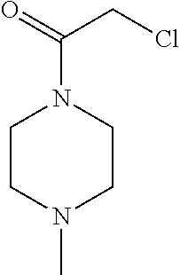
ClCC(N1CCN(C)CC1)=O
